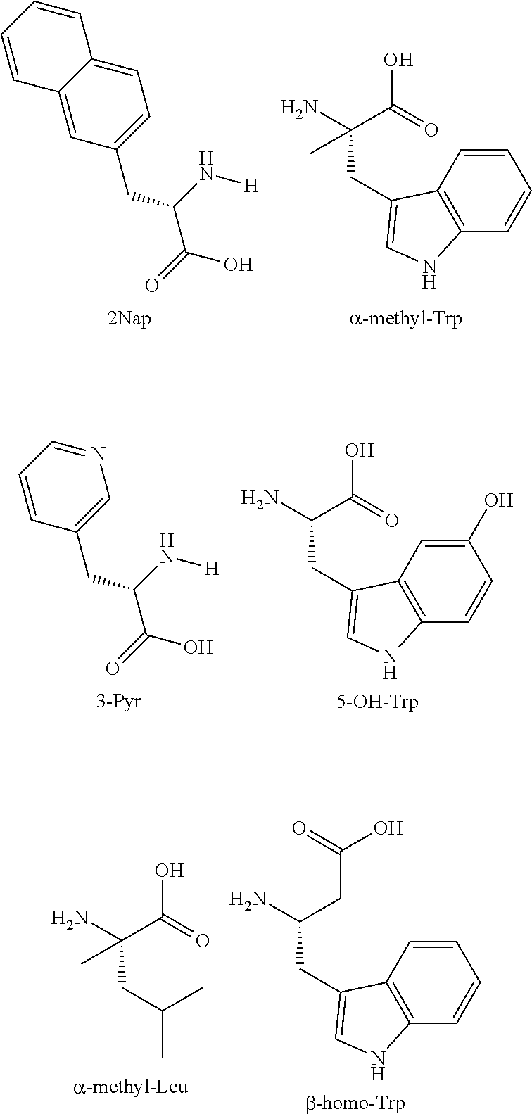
C1=C2C(=CC(CC(C(=O)O)N[H])=C1)C=CC=C2.C1=CC2=C(C=C1)NC=C2CC(N)(C(=O)O)C.N1=CC=CC(CC(C(=O)O)N[H])=C1.C1(O)=CC2=C(C=C1)NC=C2CC(N)C(=O)O.[5-OH-Trp].C(C(N)(C(=O)O)C)C(C)C.C1=CC2=C(C=C1)NC=C2CC(N)CC(O)=O.[b-homo-Trp]
